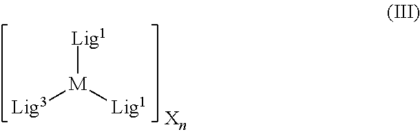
[Lig1][M]([Lig1])[Lig3]
